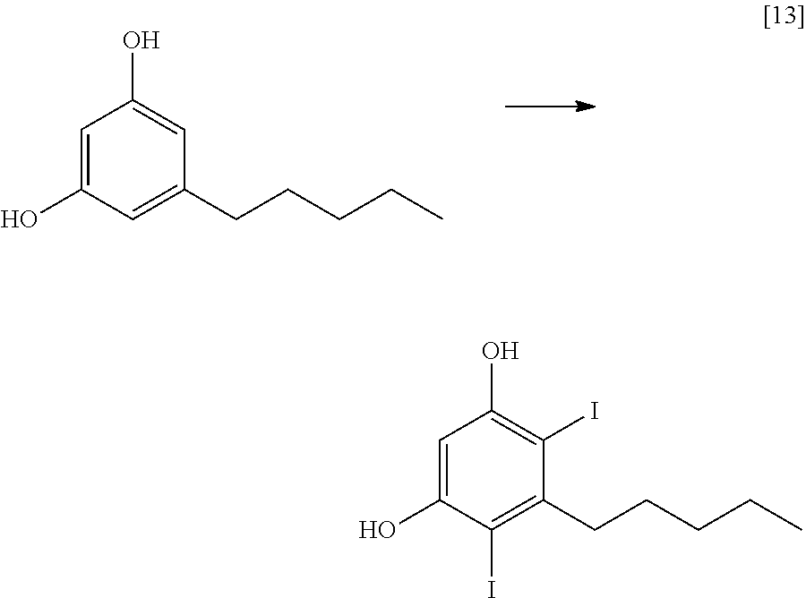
C1=C(O)C=C(CCCCC)C=C1O.C1=C(O)C(I)=C(CCCCC)C(I)=C1O
